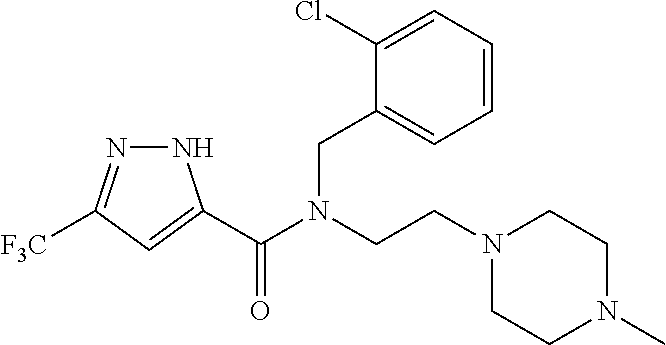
N1N=C([F3C])C=C1C(N(CCN1CCN(C)CC1)CC1=CC=CC=C1Cl)=O
